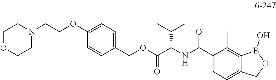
C1(COC(C(NC(C2=CC=C3C(=C2C)B(O)OC3)=O)C(C)C)=O)=CC=C(OCCN2CCOCC2)C=C1
